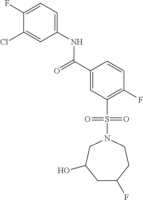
C1(F)=CC=C(NC(C2=CC(S(N3CC(O)CC(F)CC3)(=O)=O)=C(F)C=C2)=O)C=C1Cl
